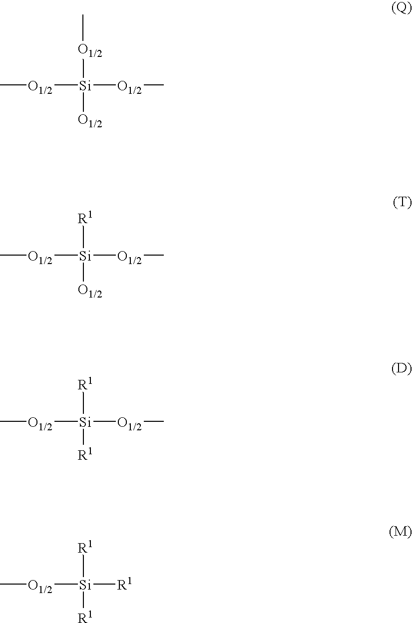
[O1/2]([Si]([O1/2]C)([O1/2]C)[O1/2])C.[O1/2]([Si]([O1/2]C)([R1])[O1/2])C.[O1/2]([Si]([O1/2]C)([R1])[R1])C.[O1/2]([Si]([R1])([R1])[R1])C
